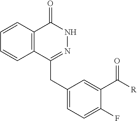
C12=C(C=CC=C1)C(=O)NN=C2CC1=CC=C(F)C(C([R])=O)=C1
